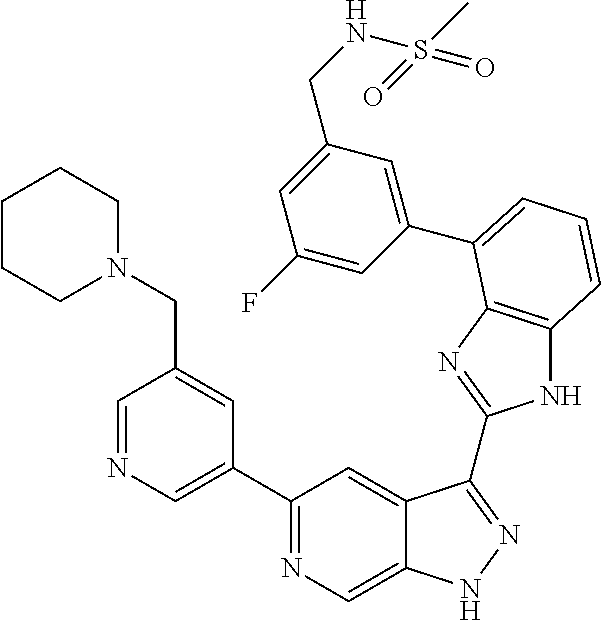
C1=NC=C(C2=NC=C3C(=C2)C(C2=NC4=C(N2)C=CC=C4C2=CC(CNS(C)(=O)=O)=CC(F)=C2)=NN3)C=C1CN1CCCCC1
